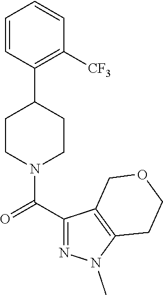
C1=CC(C2CCN(C(C3=NN(C)C4=C3COCC4)=O)CC2)=C([CF3])C=C1
